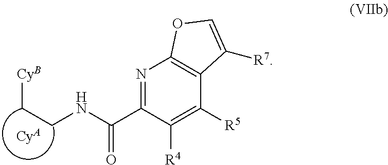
[CyB]CCNC(=O)C1=NC2=C(C([R5])=C1[R4])C([R7])=CO2.[CyA]
